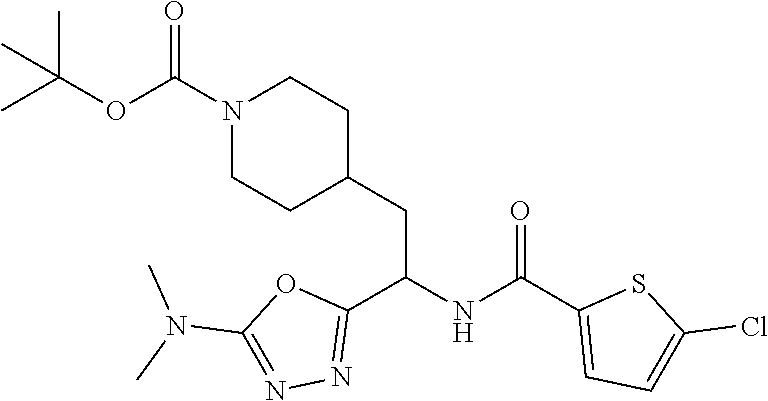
C(C1=CC=C(Cl)S1)(NC(C1=NN=C(N(C)C)O1)CC1CCN(C(OC(C)(C)C)=O)CC1)=O
